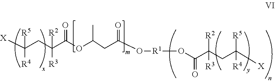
C(C([R2])([R3])C(OC(CC(O[R1]OC(C(CC([X])([R5])[R4])([R3])[R2])=O)=O)C)=O)C([X])([R4])[R5]
